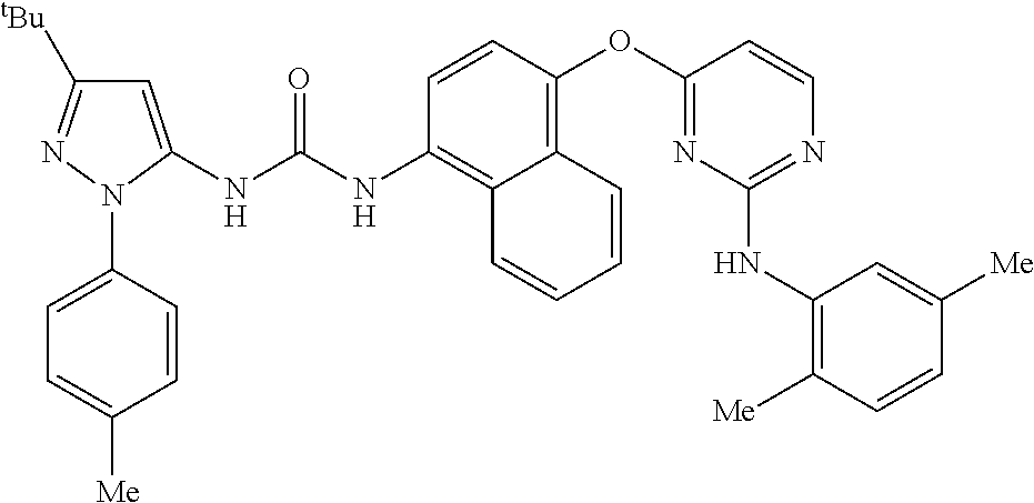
C1=CN=C(NC2=C([Me])C=CC([Me])=C2)N=C1OC1=C2C(=C(NC(NC3=CC([tBu])=NN3C3=CC=C([Me])C=C3)=O)C=C1)C=CC=C2
